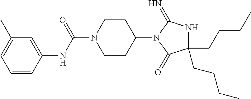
C1=CC(NC(N2CCC(N3C(=O)C(CCCC)(CCCC)NC3=N)CC2)=O)=CC(C)=C1
